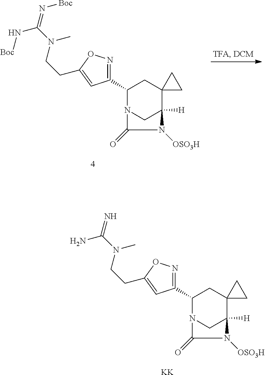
C1(C2CC3(C4([H])CN2C(=O)N4[OSO3H])CC3)=NOC(CCN(C(=N[Boc])N[Boc])C)=C1.C1(C2CC3(C4([H])CN2C(=O)N4[OSO3H])CC3)=NOC(CCN(C(=N)N)C)=C1.[KK]
